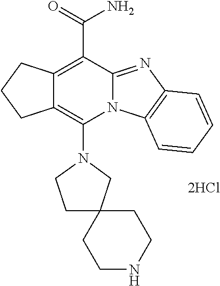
[2HCl].C12=C(C(=O)N)C3=NC4=C(N3C(N3CCC5(C3)CCNCC5)=C1CCC2)C=CC=C4
